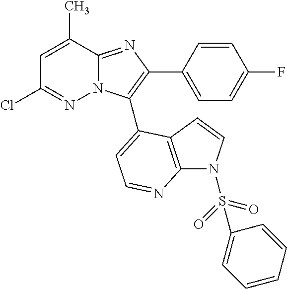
C1=C(C)C2=NC(C3=CC=C(F)C=C3)=C(C3=CC=NC4=C3C=CN4S(=O)(=O)C3=CC=CC=C3)N2N=C1Cl
